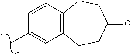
C1=CC2=C(C=C1C)CCC(=O)CC2
